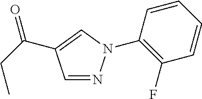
O=C(C1=CN(C2=C(F)C=CC=C2)N=C1)CC
